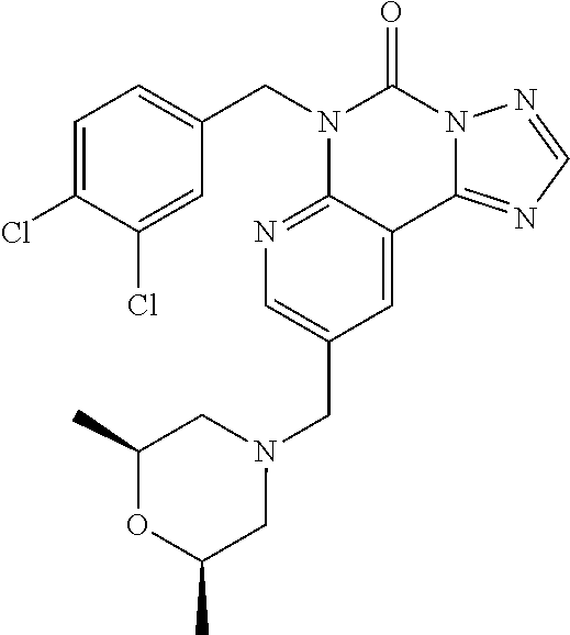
C1(Cl)=CC=C(CN2C3=NC=C(CN4CC(C)OC(C)C4)C=C3C3=NC=NN3C2=O)C=C1Cl
